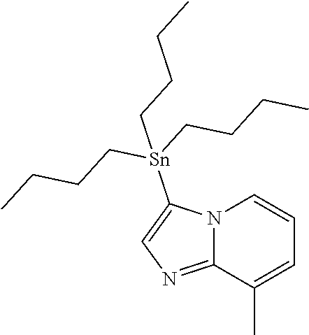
N12C(=NC=C1[Sn](CCCC)(CCCC)CCCC)C(C)=CC=C2
